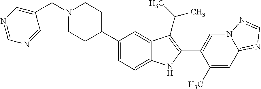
N1(CC2=CN=CN=C2)CCC(C2=CC=C3C(=C2)C(C(C)C)=C(C2=CN4C(=NC=N4)C=C2C)N3)CC1
